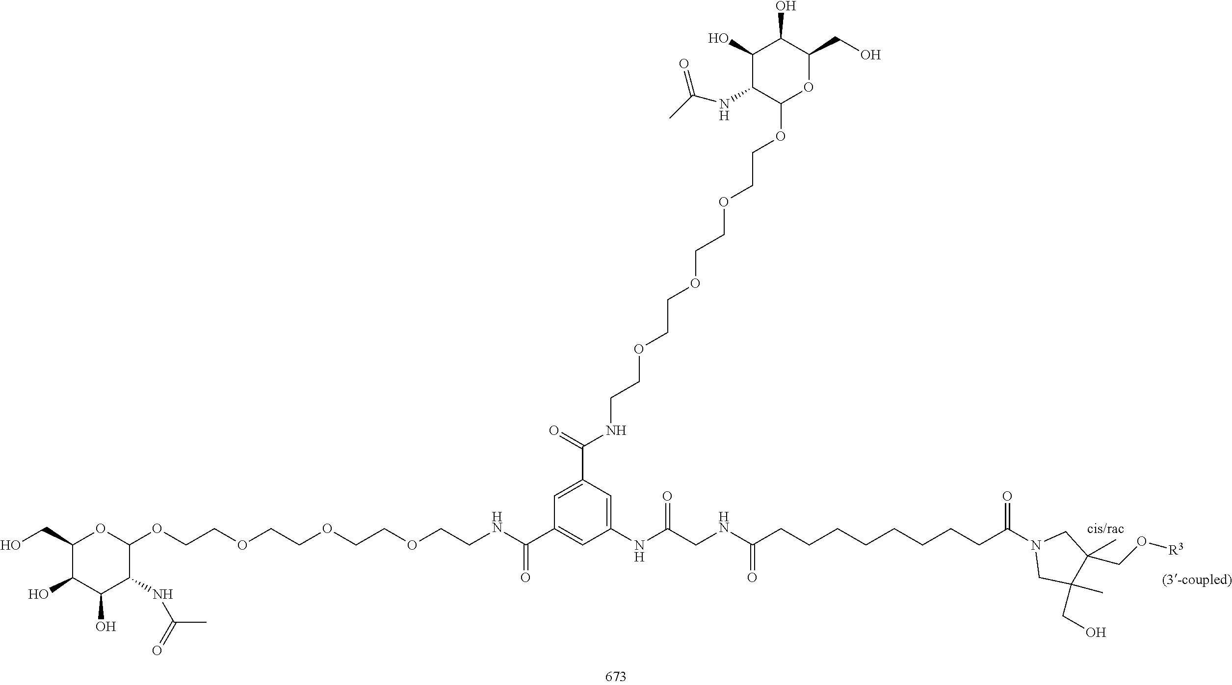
C1(OCCOCCOCCOCCNC(C2=CC(NC(CNC(CCCCCCCCC(N3CC(C)(CO)C(C)(CO[R3])C3)=O)=O)=O)=CC(C(NCCOCCOCCOCCOC3OC(CO)C(O)C(O)C3NC(C)=O)=O)=C2)=O)OC(CO)C(O)C(O)C1NC(C)=O
